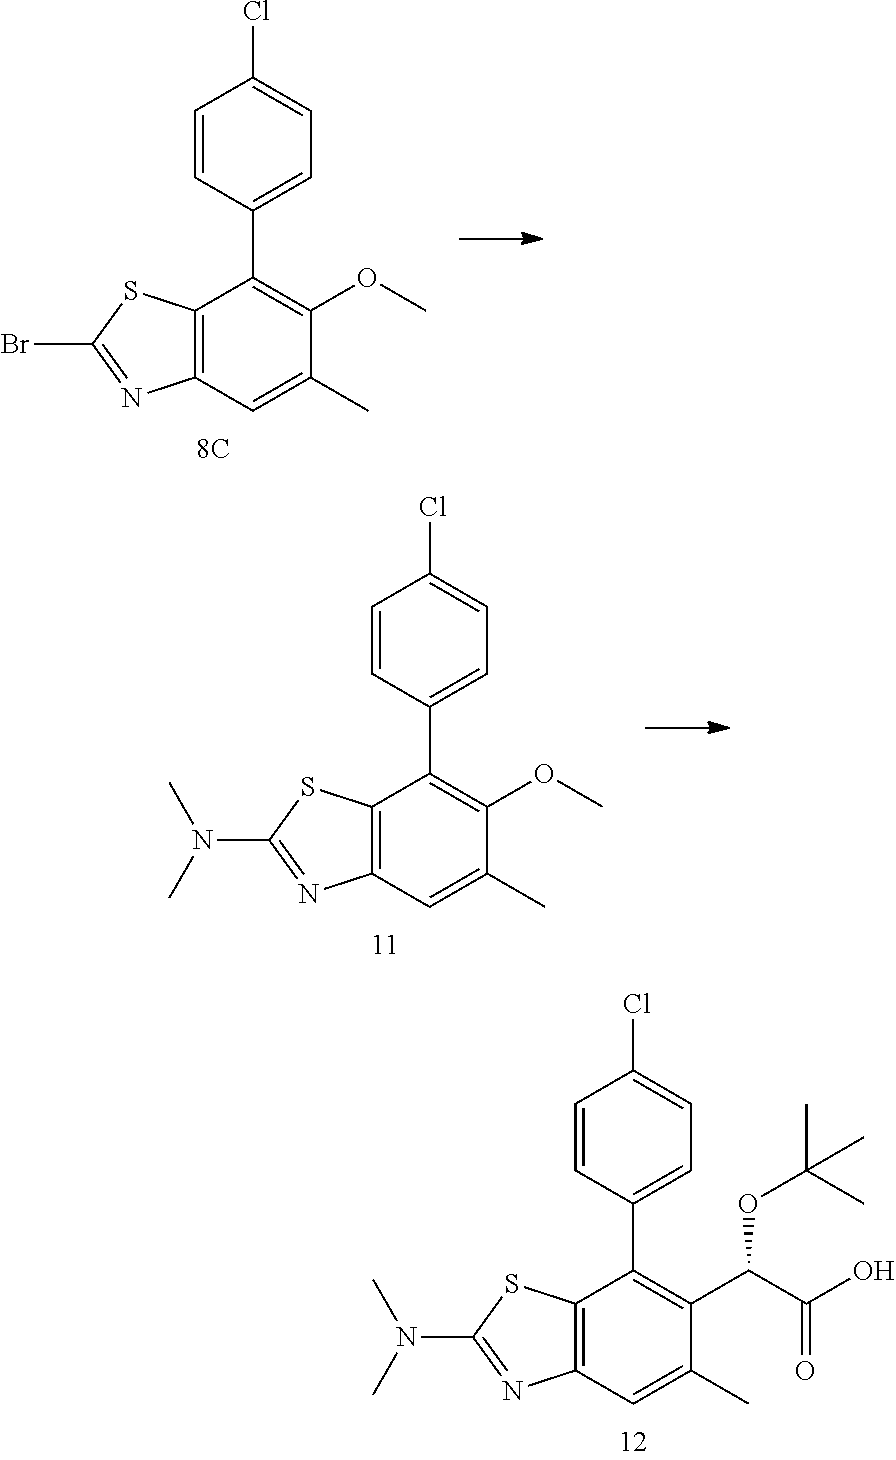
C12=C(C=C(C)C(C(C(O)=O)OC(C)(C)C)=C1C1=CC=C(Cl)C=C1)N=C(N(C)C)S2.C12=C(C=C(C)C(OC)=C1C1=CC=C(Cl)C=C1)N=C(Br)S2.C12=C(C=C(C)C(OC)=C1C1=CC=C(Cl)C=C1)N=C(N(C)C)S2
